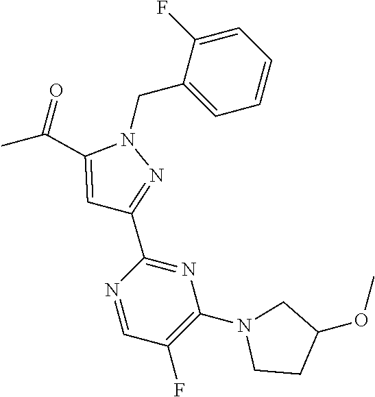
C1(C(C)=O)=CC(C2=NC(N3CCC(OC)C3)=C(F)C=N2)=NN1CC1=CC=CC=C1F
